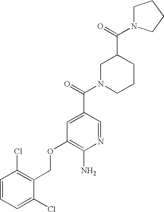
C(C1=C(Cl)C=CC=C1Cl)OC1=C(N)N=CC(C(=O)N2CCCC(C(=O)N3CCCC3)C2)=C1
